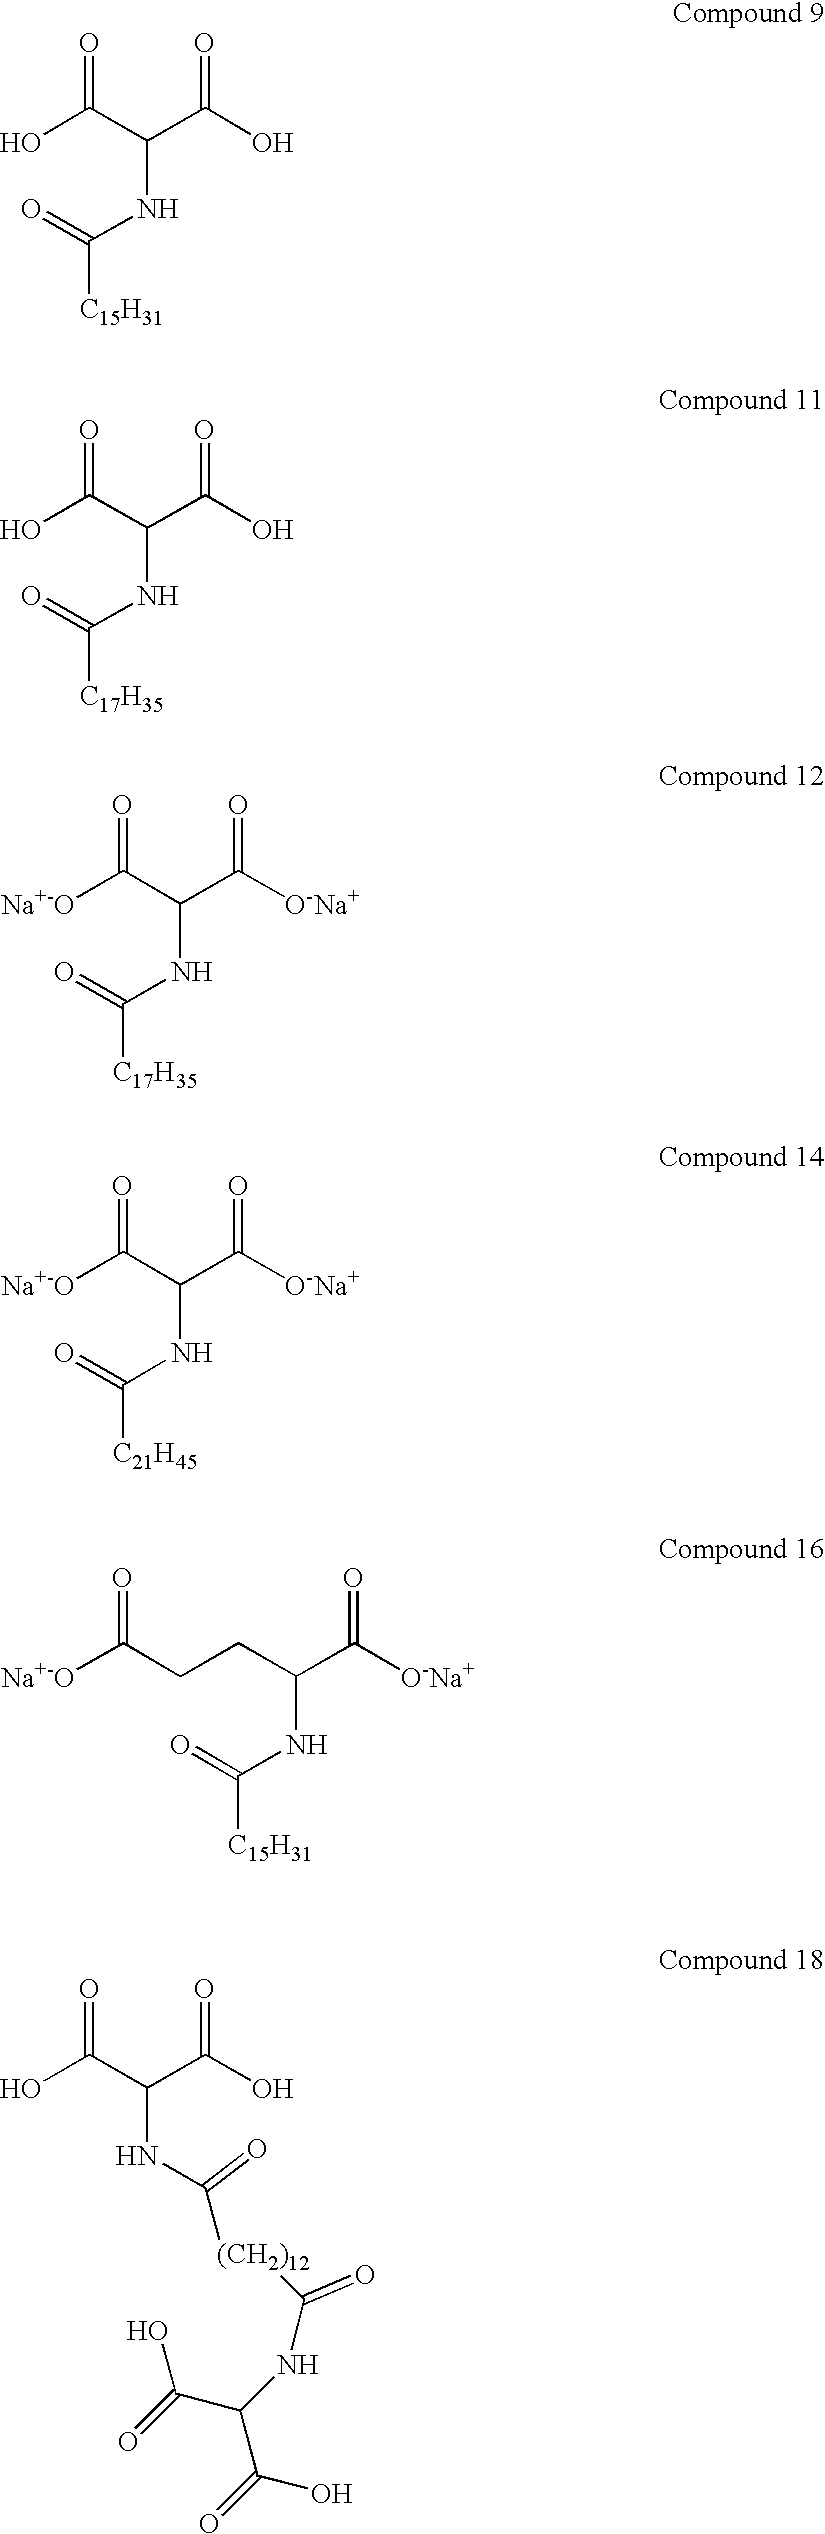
OC(C(C(=O)O)NC([(CH2)12]C(NC(C(=O)O)C(O)=O)=O)=O)=O.C(NC(=O)[C15H31])(C(O)=O)C(=O)O.C(NC(=O)[C17H35])(C(O)=O)C(=O)O.C(NC(=O)[C17H35])(C([O-Na+])=O)C(=O)[Na+-O].C(NC(=O)[C21H45])(C([O-Na+])=O)C(=O)[Na+-O].C(CC(C([O-Na+])=O)NC(=O)[C15H31])C(=O)[Na+-O]
